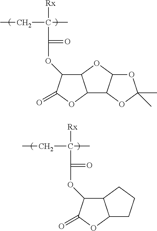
C(C(C)([Rx])C(OC1C2C(OC1=O)C1C(O2)OC(C)(C)O1)=O)C.C(C(C)([Rx])C(OC1C2C(OC1=O)CCC2)=O)C
